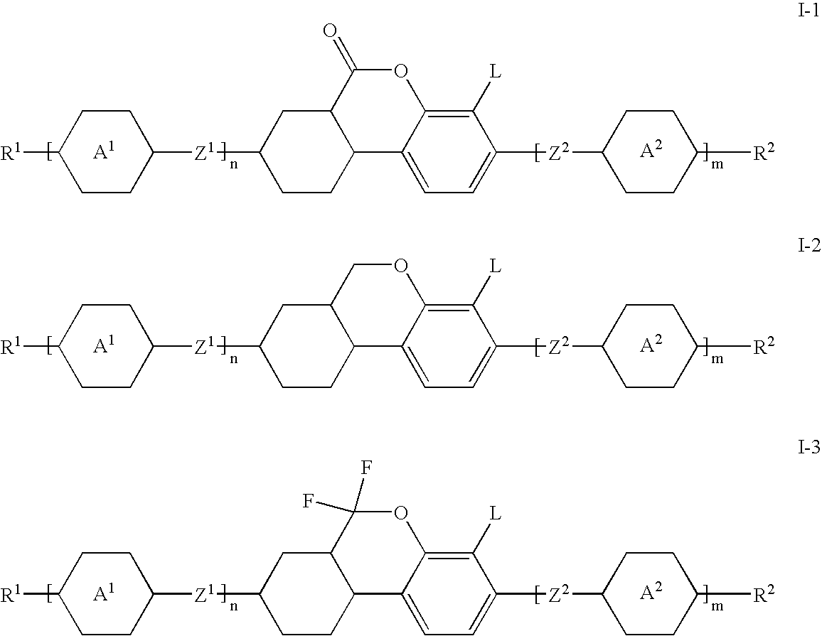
[R1]C1CCC([Z1]C2CCC3C(C2)C(=O)OC2=C([L])C([Z2]C4CCC([R2])CC4)=CC=C32)CC1.[R1]C1CCC([Z1]C2CCC3C(C2)COC2=C([L])C([Z2]C4CCC([R2])CC4)=CC=C32)CC1.[R1]C1CCC([Z1]C2CCC3C(C2)C(F)(F)OC2=C([L])C([Z2]C4CCC([R2])CC4)=CC=C32)CC1
